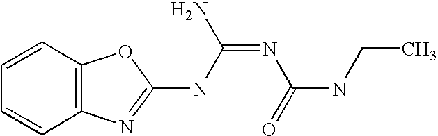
C12=C(N=C(NC(=NC(=O)NCC)N)O1)C=CC=C2
